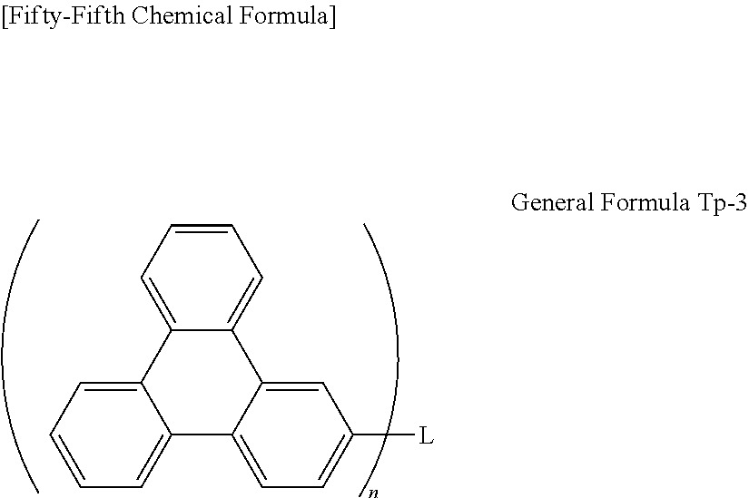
C12=CC=CC=C1C1=CC=CC=C1C1=CC([L])=CC=C21
